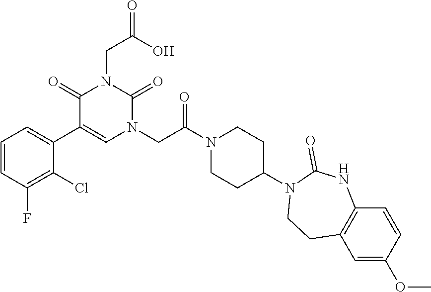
C1=CC(F)=C(Cl)C(C2=CN(CC(N3CCC(N4C(=O)NC5=C(C=C(OC)C=C5)CC4)CC3)=O)C(=O)N(CC(=O)O)C2=O)=C1
